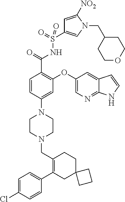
C1=C(Cl)C=CC(C2=C(CN3CCN(C4=CC(OC5=CN=C6C(=C5)C=CN6)=C(C(=O)NS(C5=CN(CC6CCOCC6)C([NO2])=C5)(=O)=O)C=C4)CC3)CCC3(C2)CCC3)=C1
